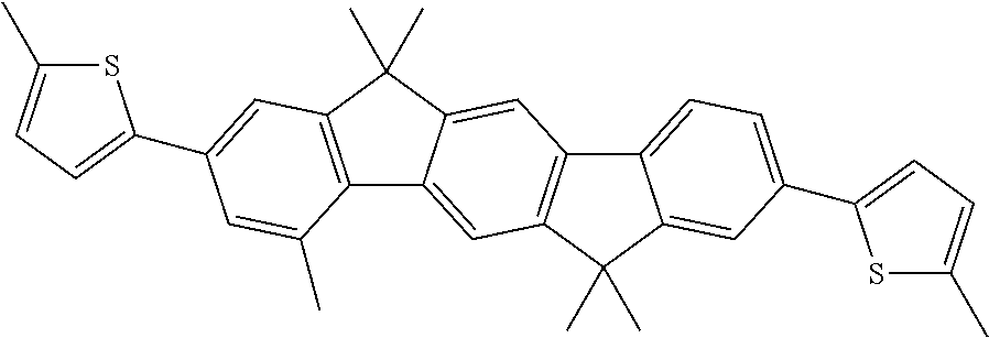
C12=C(C(C)(C)C3=CC4=C(C=C13)C(C)(C)C1=CC(C3=CC=C(C)S3)=CC=C41)C=C(C1=CC=C(C)S1)C=C2C
